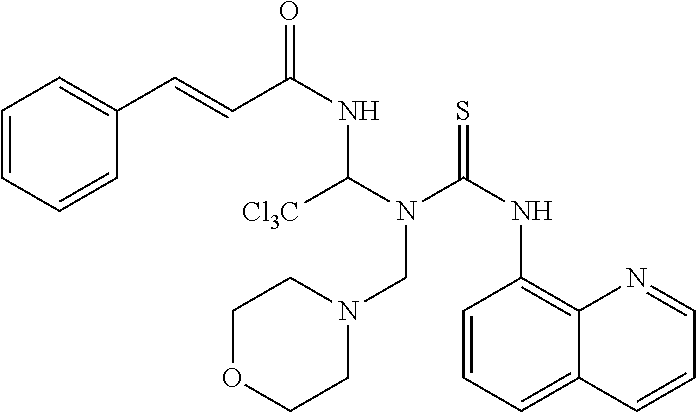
C1COCCN1CN(C(NC(C=CC1=CC=CC=C1)=O)[Cl3C])C(NC1=C2C(=CC=C1)C=CC=N2)=S
